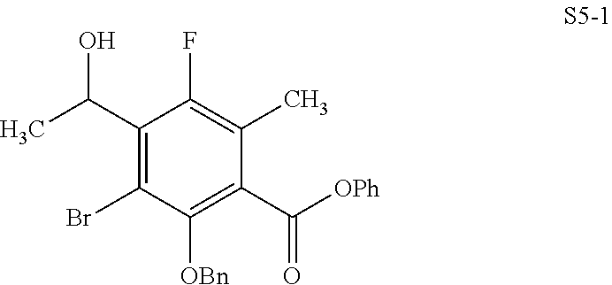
C1(C(C)O)=C(Br)C([OBn])=C(C([OPh])=O)C(C)=C1F
